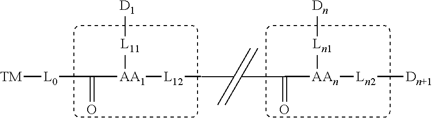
[TM][L0]C([AA1]([L12]CC(C)C)[L11][D1])=O.C(C)(C)C([AAn]([Ln2][Dn+1])[Ln1][Dn])=O
